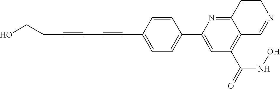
C1=CC(C#CC#CCCO)=CC=C1C1=CC(C(=O)NO)=C2C(=N1)C=CN=C2
